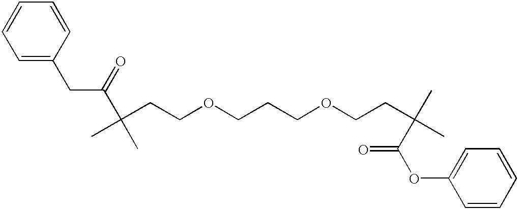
C1=C(CC(C(CCOCCCOCCC(C)(C)C(=O)OC2=CC=CC=C2)(C)C)=O)C=CC=C1
